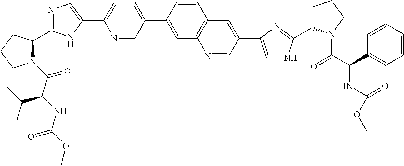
N1(C(=O)C(NC(OC)=O)C(C)C)C(C2=NC=C(C3=CC=C(C4=CC5=C(C=C4)C=C(C4=CNC(C6CCCN6C(C(C6=CC=CC=C6)NC(OC)=O)=O)=N4)C=N5)C=N3)N2)CCC1
